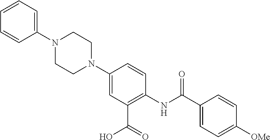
C1=CC=C(N2CCN(C3=CC(C(=O)O)=C(NC(C4=CC=C([OMe])C=C4)=O)C=C3)CC2)C=C1
